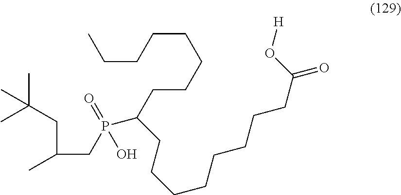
C(C(C)CP(C(CCCCCCCC)CCCCCCCCC(=O)O[H])(=O)O)C(C)(C)C
